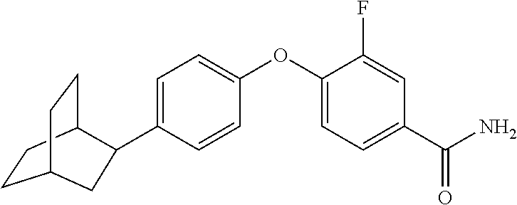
C1=C(C2C3CCC(CC3)C2)C=CC(OC2=CC=C(C(N)=O)C=C2F)=C1
